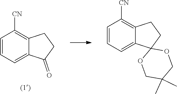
C1([CN])=C2CCC(=O)C2=CC=C1.C1C(C)(C)COC2(CCC3=C([CN])C=CC=C32)O1
